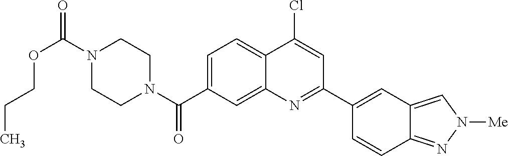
N1(C(OCCC)=O)CCN(C(=O)C2=CC=C3C(=C2)N=C(C2=CC4=CN([Me])N=C4C=C2)C=C3Cl)CC1
